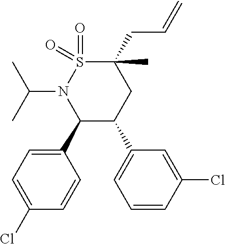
C1(CC=C)(C)S(=O)(=O)N(C(C)C)C(C2=CC=C(Cl)C=C2)C(C2=CC=CC(Cl)=C2)C1
